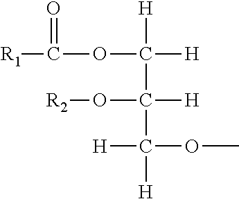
[R1]C(OC([H])([H])C(O[R2])([H])C([H])(OC)[H])=O
